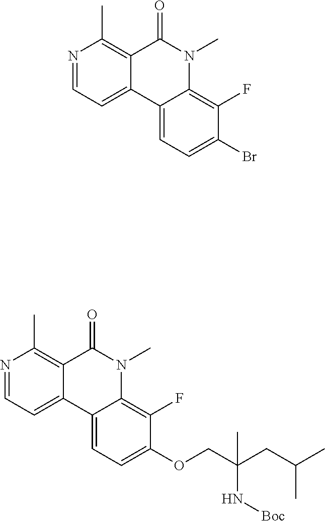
N1=CC=C2C(=C1C)C(=O)N(C)C1=C(F)C(Br)=CC=C21.N1=CC=C2C(=C1C)C(=O)N(C)C1=C(F)C(OCC(CC(C)C)(N[Boc])C)=CC=C21
